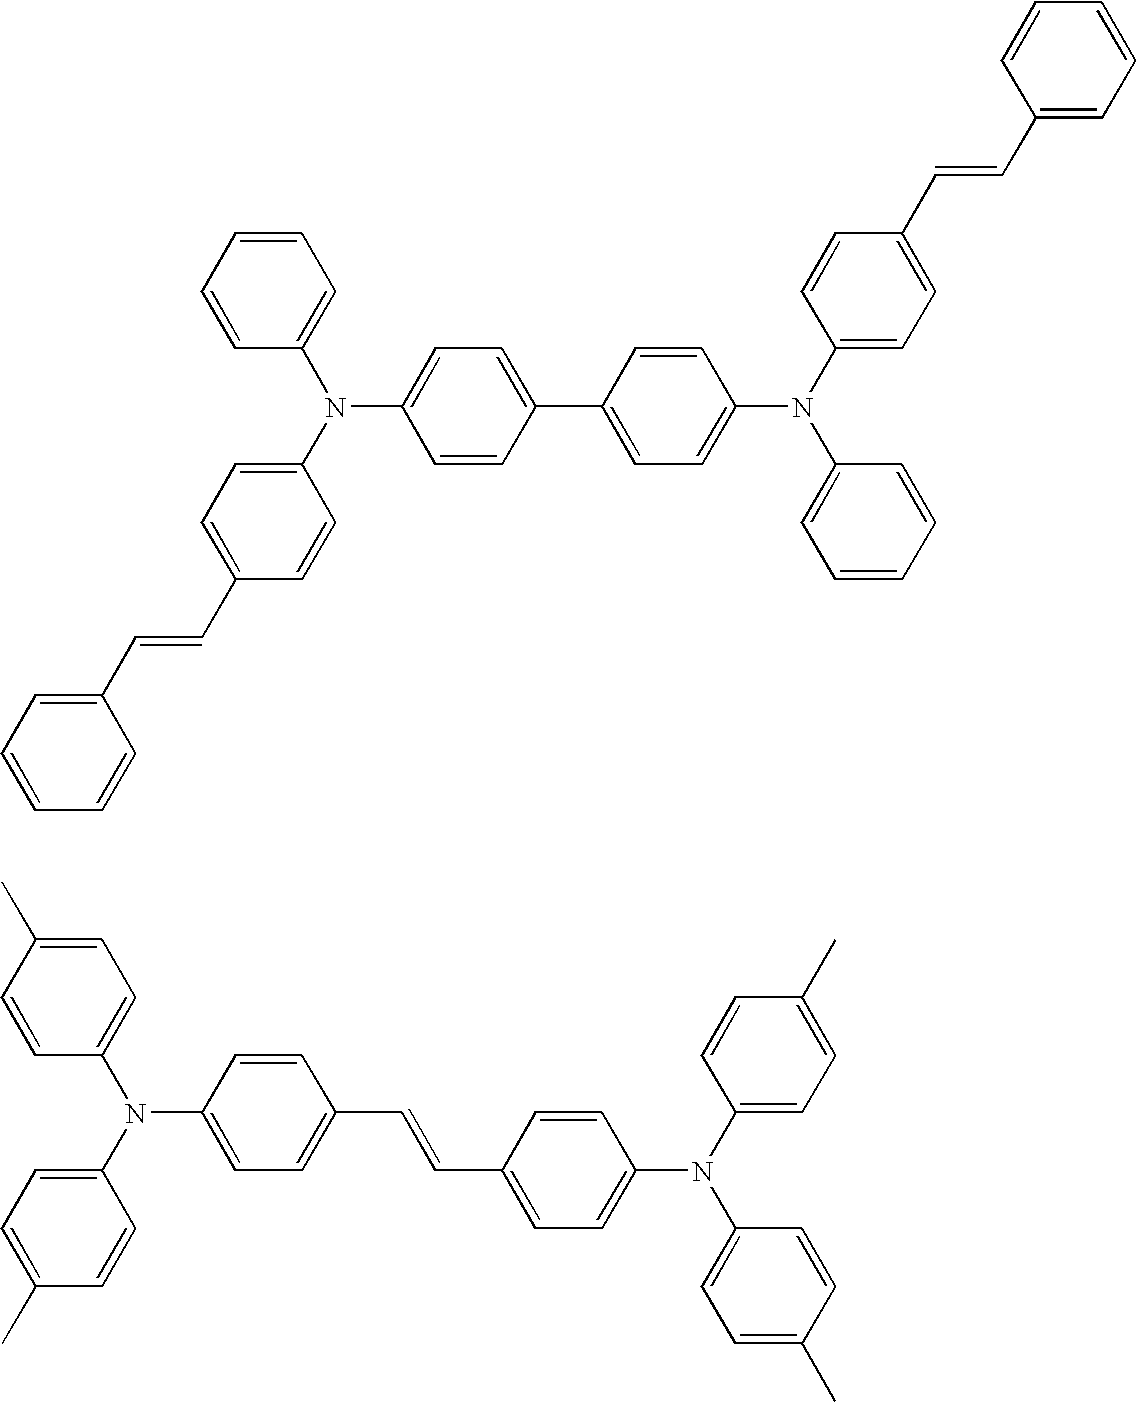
C1=CC=CC(N(C2=CC=C(C=CC3=CC=CC=C3)C=C2)C2=CC=C(C3=CC=C(N(C4=CC=C(C=CC5=CC=CC=C5)C=C4)C4=CC=CC=C4)C=C3)C=C2)=C1.C1=C(C)C=CC(N(C2=CC=C(C)C=C2)C2=CC=C(C=CC3=CC=C(N(C4=CC=C(C)C=C4)C4=CC=C(C)C=C4)C=C3)C=C2)=C1
